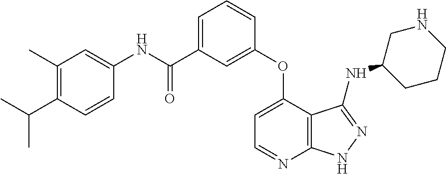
O=C(C1=CC=CC(OC2=CC=NC3=C2C(NC2CCCNC2)=NN3)=C1)NC1=CC(C)=C(C(C)C)C=C1
